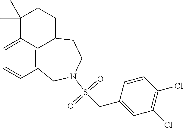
C1=C2C3=C(C=C1)CN(S(CC1=CC(Cl)=C(Cl)C=C1)(=O)=O)CCC3CCC2(C)C
